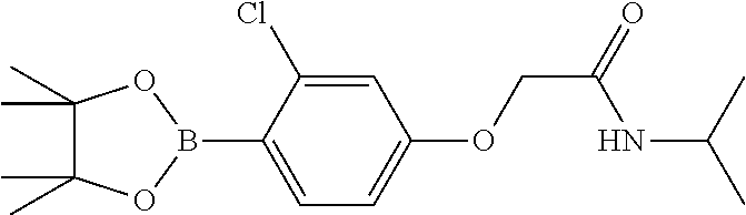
C1=C(Cl)C(B2OC(C)(C)C(C)(C)O2)=CC=C1OCC(=O)NC(C)C
